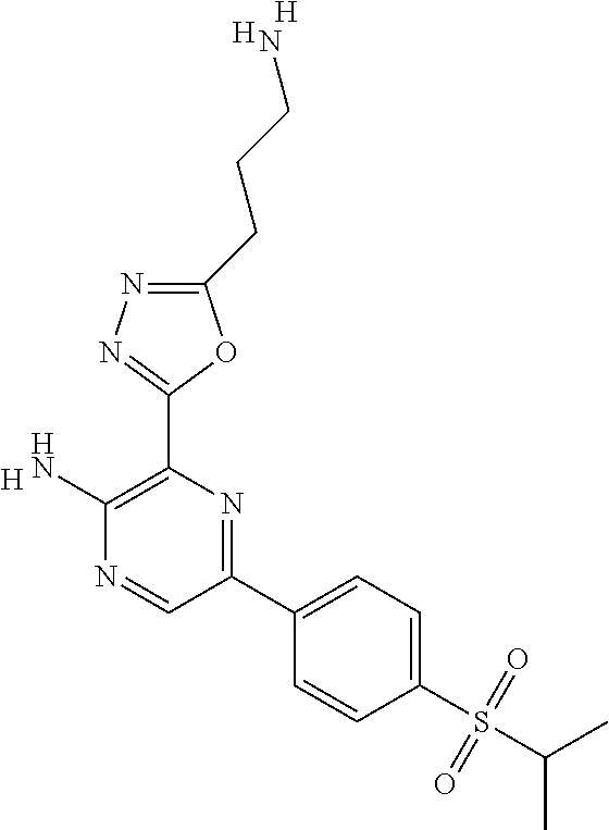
[H].C1(N)=C(C2=NN=C(CCCN)O2)N=C(C2=CC=C(S(C(C)C)(=O)=O)C=C2)C=N1.[H].[H]
